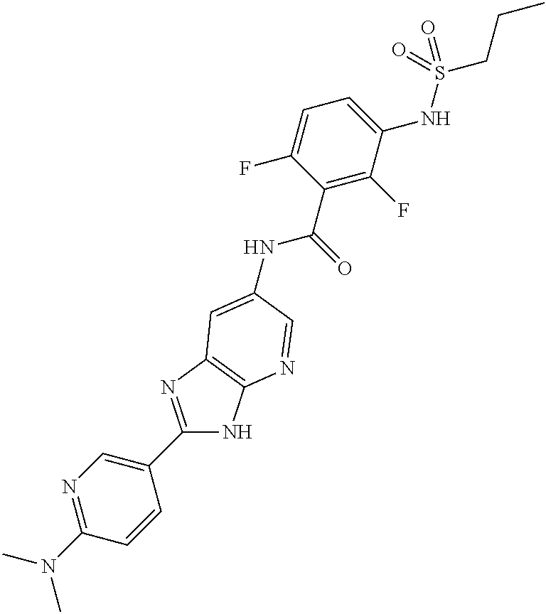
C1(C2=CN=C(N(C)C)C=C2)=NC2=C(N1)N=CC(NC(C1=C(F)C(NS(CCC)(=O)=O)=CC=C1F)=O)=C2
